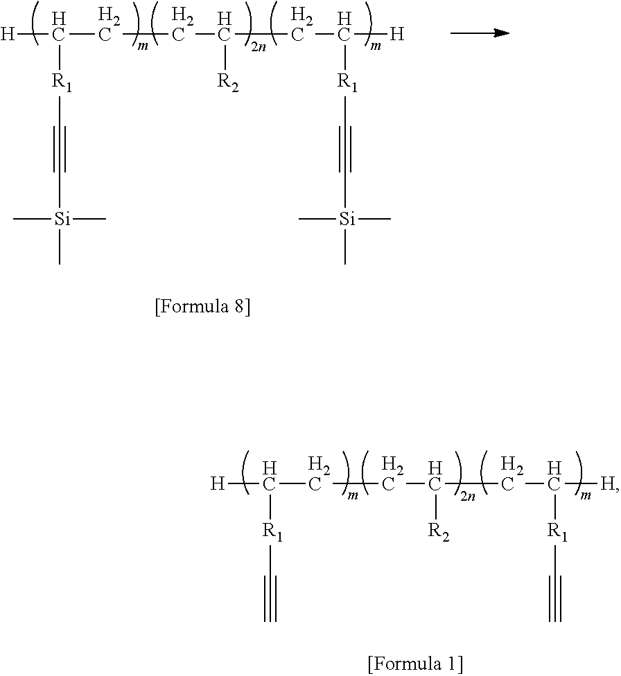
[H]C(CCC(CC([H])[R1]C#C)[R2])[R1]C#C.[H]C(CCC(CC([H])[R1]C#C[Si](C)(C)C)[R2])[R1]C#C[Si](C)(C)C
